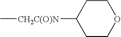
C1CC([CH2C(O)N]C)CCO1
